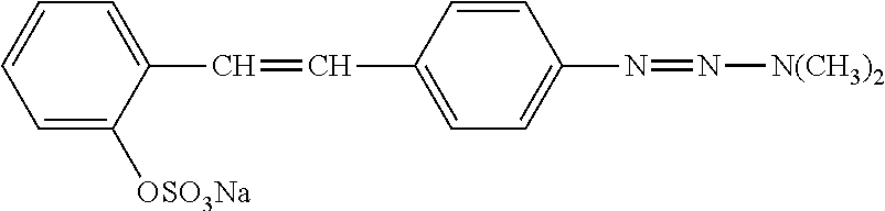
C1=C([OSO3Na])C(C=CC2=CC=C(N=N[N(CH3)2])C=C2)=CC=C1
